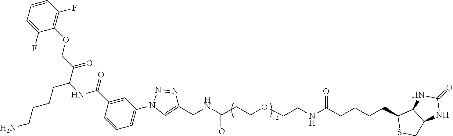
C1(F)=CC=CC(F)=C1OCC(C(NC(C1=CC(N2C=C(CNC(CCOCCNC(CCCCC3SCC4C3NC(=O)N4)=O)=O)N=N2)=CC=C1)=O)CCCCN)=O
